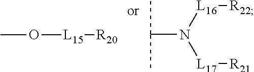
CO[L15][R20].C(N([L16][R22])[L17][R21])(C)C
